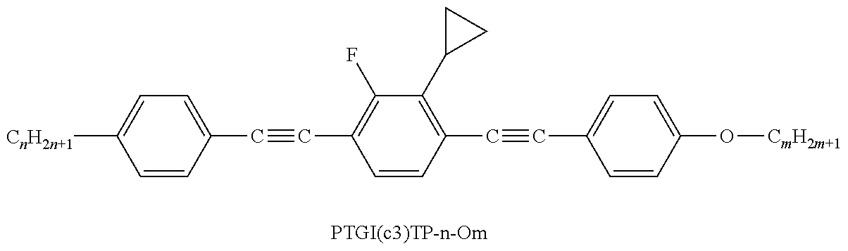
C1=CC(C#CC2=C(F)C(C3CC3)=C(C#CC3=CC=C(O[CmH2m+1])C=C3)C=C2)=CC=C1[CnH2n+1]
